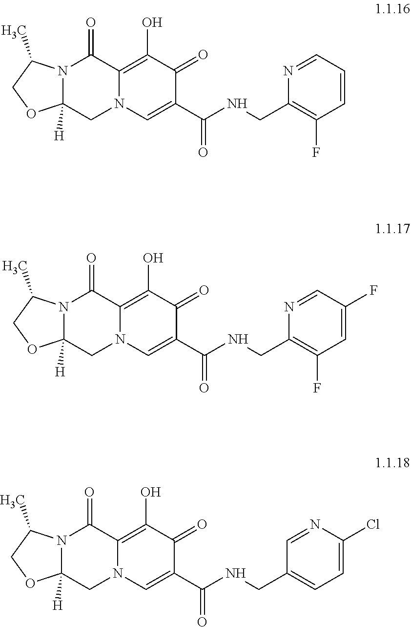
C1(C)COC2([H])N1C(=O)C1=C(O)C(=O)C(C(NCC3=C(F)C=CC=N3)=O)=CN1C2.C1(C)COC2([H])CN3C=C(C(NCC4=C(F)C=C(F)C=N4)=O)C(=O)C(O)=C3C(=O)N12.N12C(C)COC1([H])CN1C=C(C(NCC3=CC=C(Cl)N=C3)=O)C(=O)C(O)=C1C2=O
